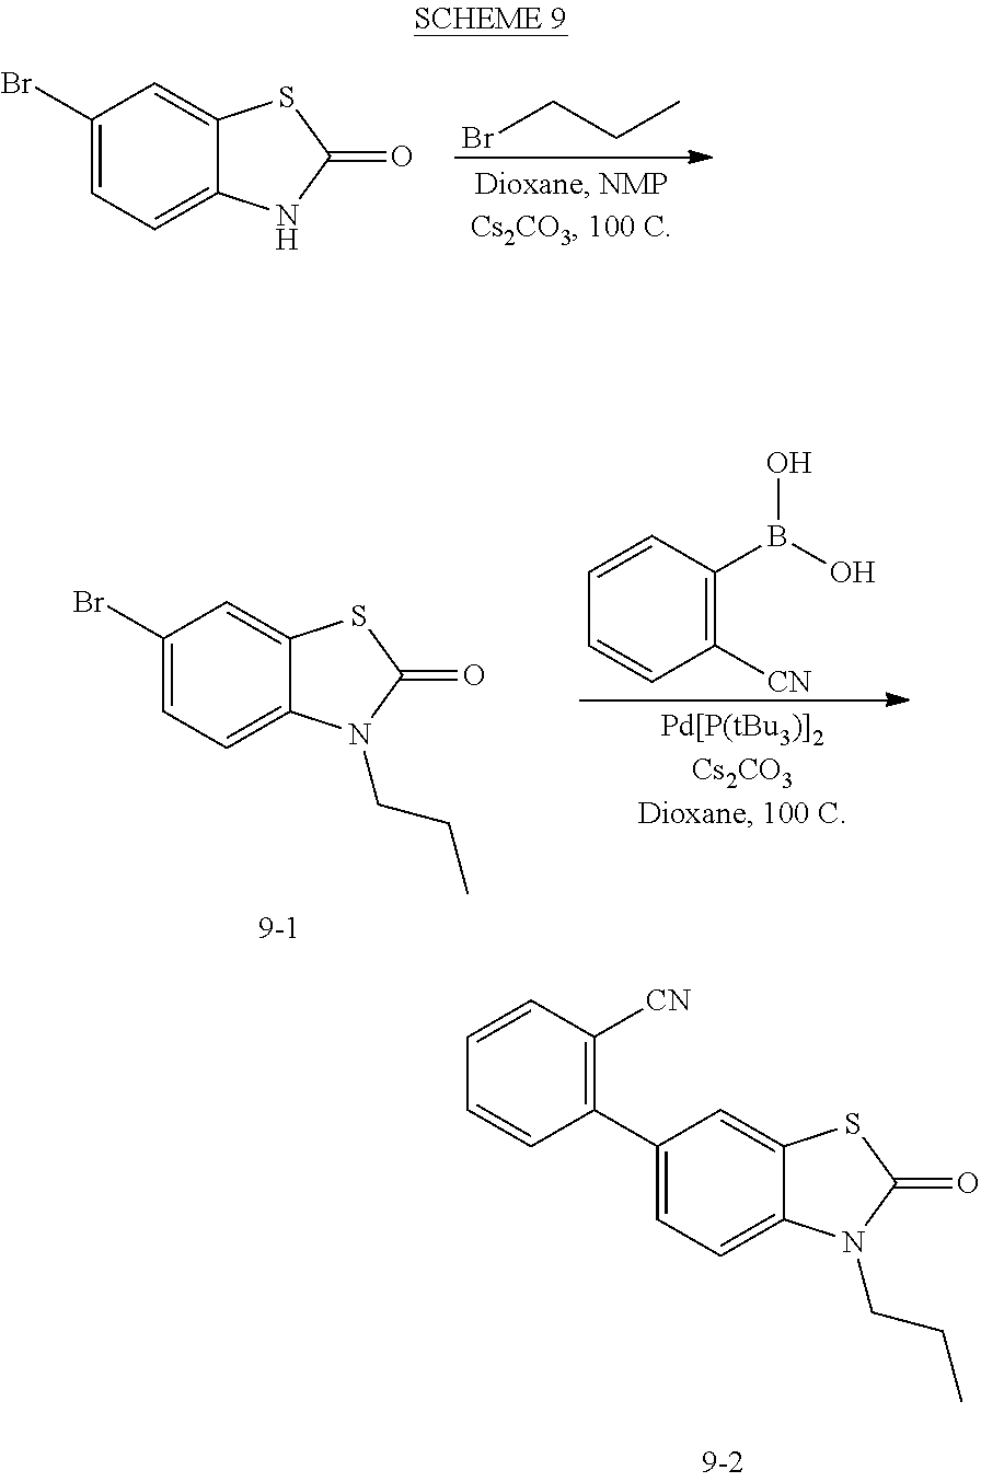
C1(Br)=CC=C2C(=C1)SC(=O)N2.C(Br)CC.C1=C(C2=C([CN])C=CC=C2)C=C2C(=C1)N(CCC)C(=O)S2.C1([CN])=C(B(O)O)C=CC=C1.C1(Br)=CC=C2C(=C1)SC(=O)N2CCC
